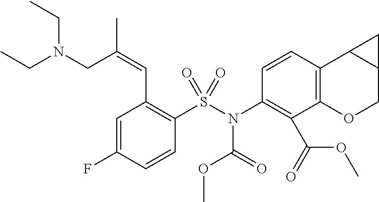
C1(N(S(C2=C(C=C(CN(CC)CC)C)C=C(F)C=C2)(=O)=O)C(=O)OC)=C(C(=O)OC)C2=C(C=C1)C1C(CO2)C1
